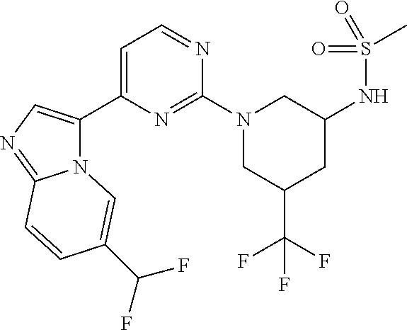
N12C(C3=CC=NC(N4CC(C(F)(F)F)CC(NS(C)(=O)=O)C4)=N3)=CN=C1C=CC(C(F)F)=C2
